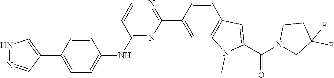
N1N=CC(C2=CC=C(NC3=NC(C4=CC5=C(C=C4)C=C(C(N4CC(F)(F)CC4)=O)N5C)=NC=C3)C=C2)=C1
